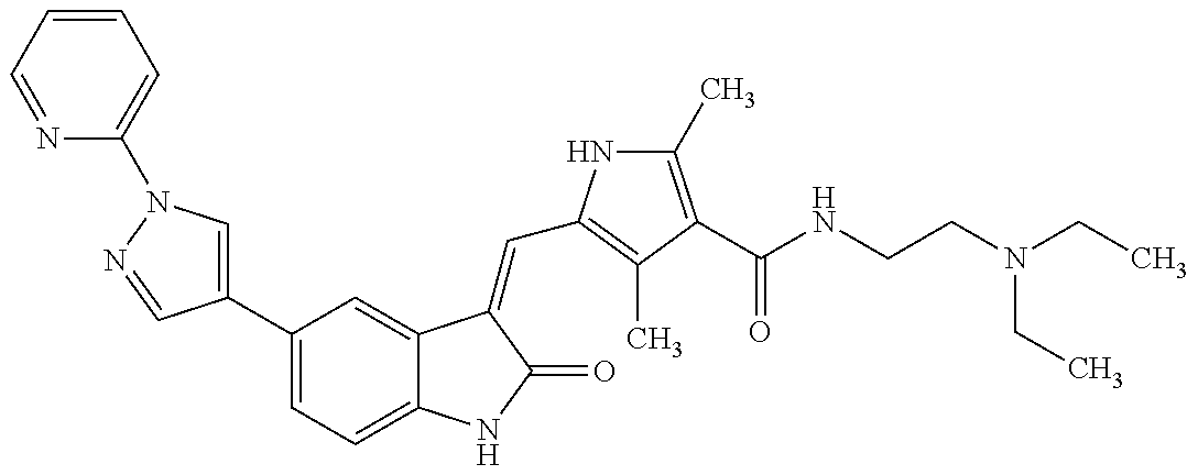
N1=CC=CC=C1N1C=C(C2=CC=C3C(=C2)C(=CC2=C(C)C(C(NCCN(CC)CC)=O)=C(C)N2)C(=O)N3)C=N1
